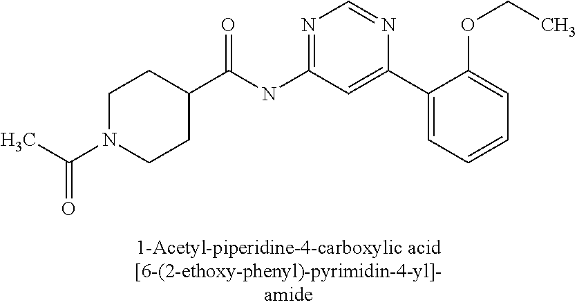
C1N(C(C)=O)CCC(C(NC2=NC=NC(C3=CC=CC=C3OCC)=C2)=O)C1
